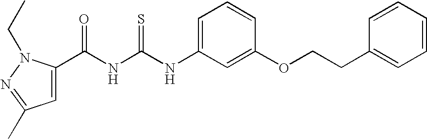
C(NC(NC1=CC=CC(OCCC2=CC=CC=C2)=C1)=S)(=O)C1=CC(C)=NN1CC
